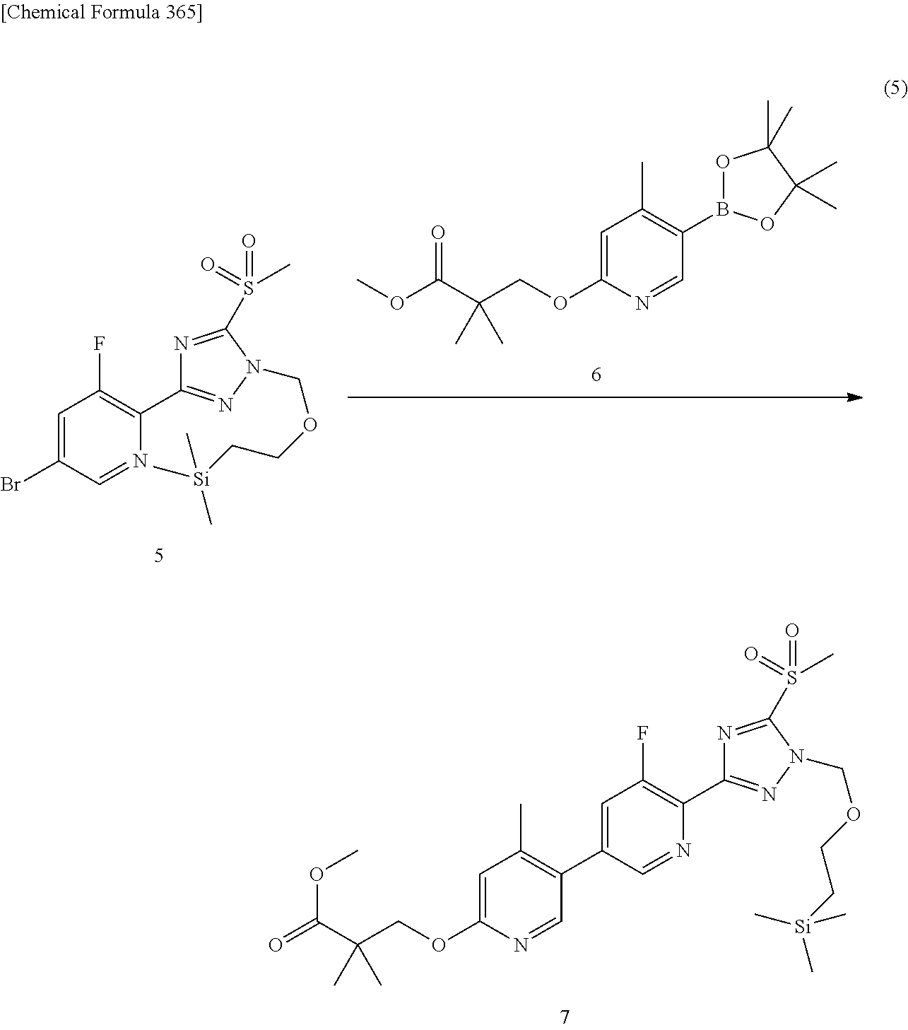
B1(C2=C(C)C=C(OCC(C(OC)=O)(C)C)N=C2)OC(C)(C)C(C)(C)O1.C1(C2=NN(COCC[Si](C)(C)C)C(S(=O)(C)=O)=N2)=C(F)C=C(Br)C=N1.C1(C2=CC(F)=C(C3=NN(COCC[Si](C)(C)C)C(S(=O)(C)=O)=N3)N=C2)=C(C)C=C(OCC(C(OC)=O)(C)C)N=C1
